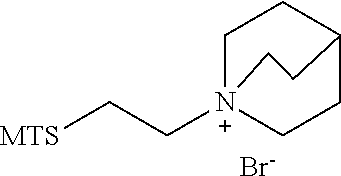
C1CC2CC[N+]1(CC[MTS])CC2.[Br-]
